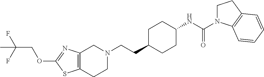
C12=C(CCN(CCC3CCC(NC(=O)N4CCC5=C4C=CC=C5)CC3)C1)SC(OCC(F)(F)C)=N2
